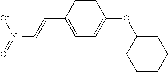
C1=CC(C=C[N+](=O)[O-])=CC=C1OC1CCCCC1
